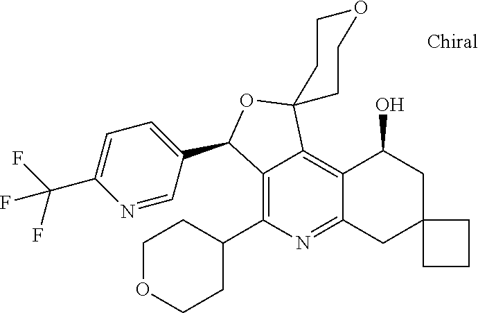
N1=CC(C2C3=C(C4CCOCC4)N=C4C(=C3C3(O2)CCOCC3)C(O)CC2(C4)CCC2)=CC=C1C(F)(F)F
